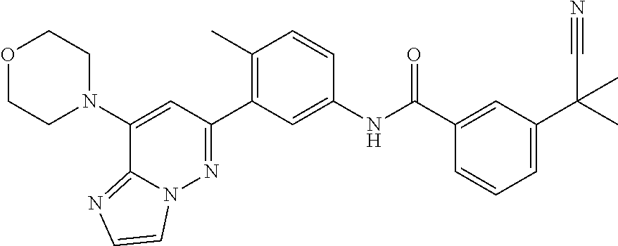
O1CCN(C2=CC(C3=C(C)C=CC(NC(C4=CC(C(C)(C#N)C)=CC=C4)=O)=C3)=NN3C2=NC=C3)CC1
